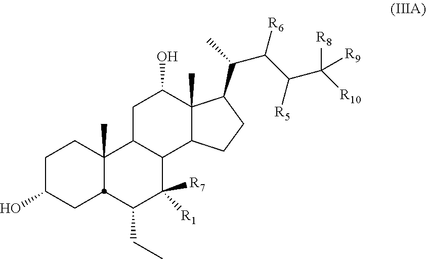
C12(C)C(CCC1C(C(C(C([R10])([R8])[R9])[R5])[R6])C)C1C(CC2O)C2(C)CCC(O)CC2C(CC)C1([R1])[R7]
